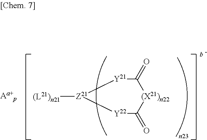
[Y21]1[Z21]([(L21)n21])[Y22]C(=O)[(X21)n22]C1=O
